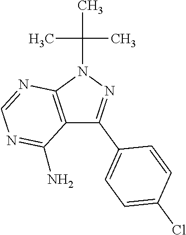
C12=C(N(C(C)(C)C)N=C1C1=CC=C(Cl)C=C1)N=CN=C2N
